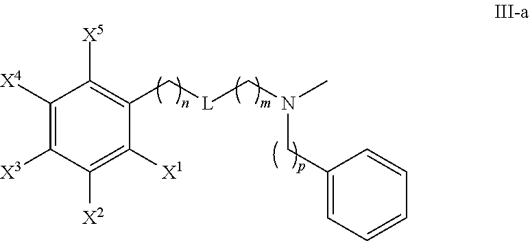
C1([X4])=C([X3])C([X2])=C([X1])C(C[L]CN(C)CC2=CC=CC=C2)=C1[X5]
